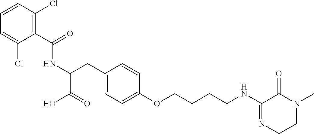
C(NC(C(=O)O)CC1=CC=C(OCCCCNC2=NCCN(C)C2=O)C=C1)(C1=C(Cl)C=CC=C1Cl)=O
